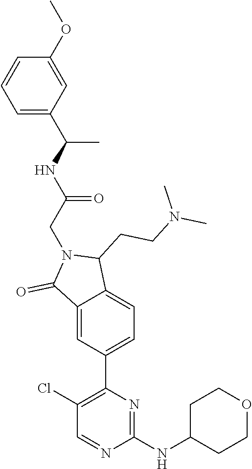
C1=C(C(NC(CN2C(=O)C3=CC(C4=C(Cl)C=NC(NC5CCOCC5)=N4)=CC=C3C2CCN(C)C)=O)C)C=C(OC)C=C1
